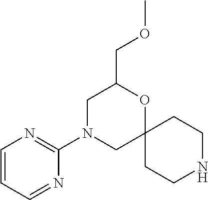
C1(N2CC3(OC(COC)C2)CCNCC3)=NC=CC=N1
